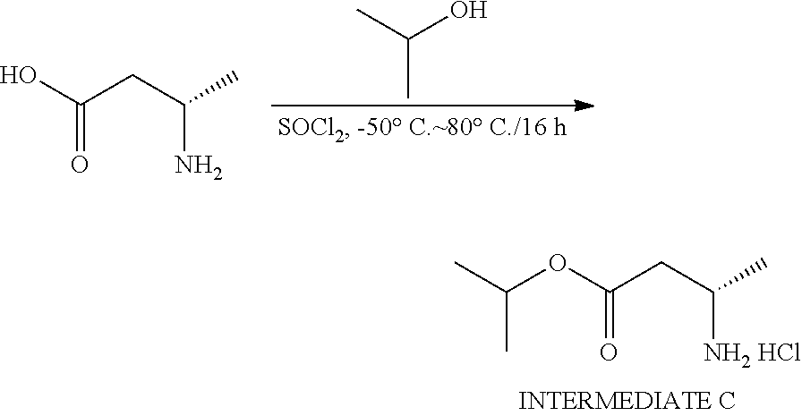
C(C)(C)O.OC(CC(C)N)=O.O(C(CC(C)[NH2 HCl])=O)C(C)C
